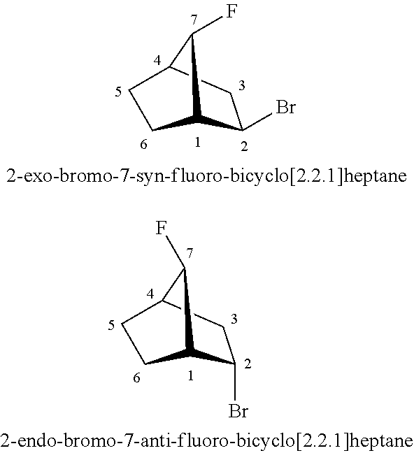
C1(Br)CC2CCC1C2F.C1(Br)CC2CCC1C2F
